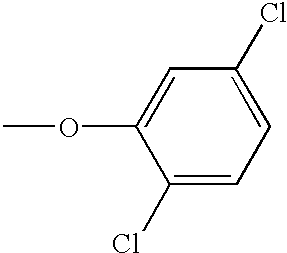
O(C1=CC(Cl)=CC=C1Cl)C
